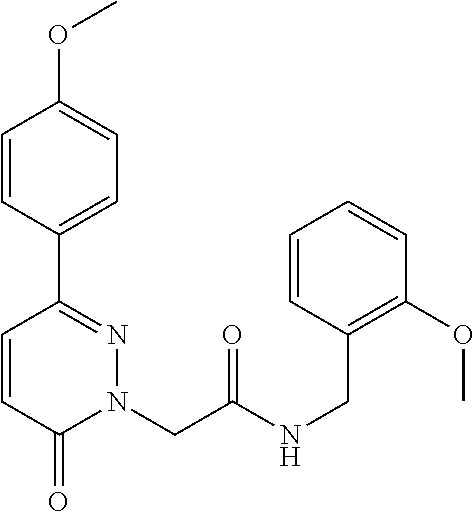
C1=CC(C2=NN(CC(NCC3=C(OC)C=CC=C3)=O)C(=O)C=C2)=CC=C1OC
